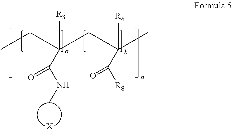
[X].C([R8])(=O)C(CC(C(=O)NC)(CC)[R3])(C)[R6]
